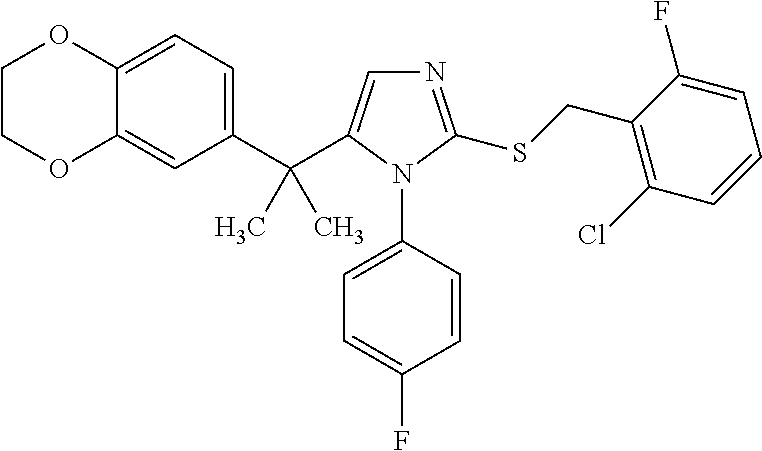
C12=CC=C(C(C3=CN=C(SCC4=C(Cl)C=CC=C4F)N3C3=CC=C(F)C=C3)(C)C)C=C1OCCO2
